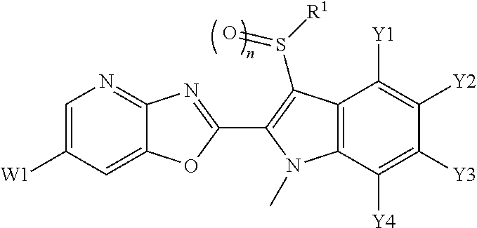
C1=C([W1])C=C2C(=N1)N=C(C1=C(S(=O)[R1])C3=C(C([Y4])=C([Y3])C([Y2])=C3[Y1])N1C)O2
